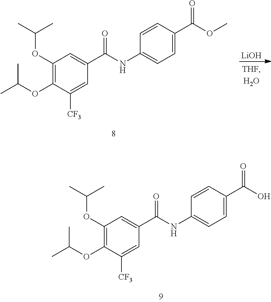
C1(OC(C)C)=C(OC(C)C)C([CF3])=CC(C(NC2=CC=C(C(O)=O)C=C2)=O)=C1.[LiOH].C1(OC(C)C)=C(OC(C)C)C([CF3])=CC(C(NC2=CC=C(C(OC)=O)C=C2)=O)=C1
